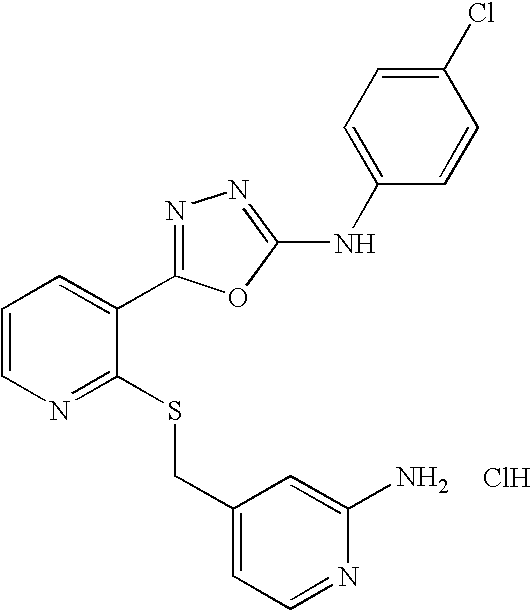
C1=CN=C(SCC2=CC=NC(N)=C2)C(C2=NN=C(NC3=CC=C(Cl)C=C3)O2)=C1.Cl
